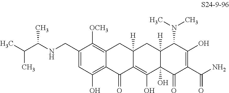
C1(CNC(C(C)C)C)=CC(O)=C2C(=C1[OCH3])CC1([H])C(=C(O)C3(O)C([H])(C1)C(N(C)C)C(O)=C(C(N)=O)C3=O)C2=O
